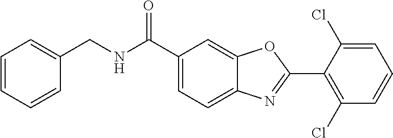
C1(C(NCC2=CC=CC=C2)=O)=CC=C2C(=C1)OC(C1=C(Cl)C=CC=C1Cl)=N2
